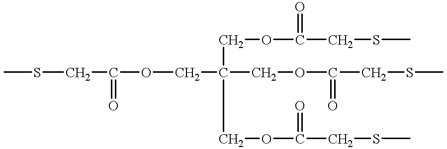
CSCC(OCC(COC(CSC)=O)(COC(CSC)=O)CCOC(=O)CSC)=O
